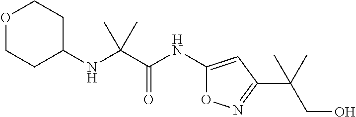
C(NC1CCOCC1)(C(NC1=CC(C(C)(CO)C)=NO1)=O)(C)C
